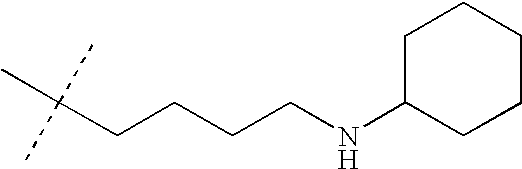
C1C(NCCCCC(C)(C)C)CCCC1
